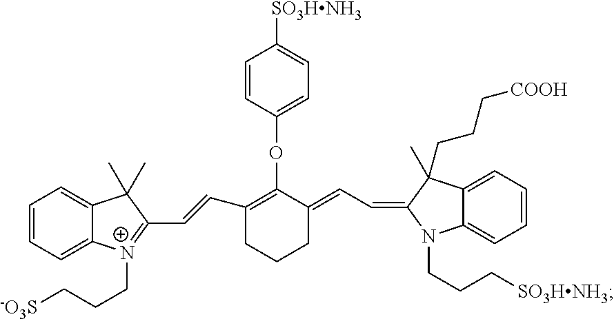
C1=CC=C2C(=C1)C(C)(C)C(C=CC1=C(OC3=CC=C([SO3HNH3])C=C3)C(=CC=C3N(CCC[SO3HNH3])C4=CC=CC=C4C3(CCC[COOH])C)CCC1)=[N+]2CCC[-O3S]
